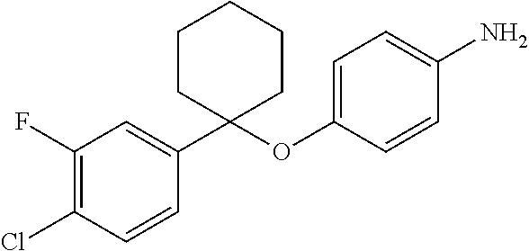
C1(F)=C(Cl)C=CC(C2(OC3=CC=C(N)C=C3)CCCCC2)=C1
